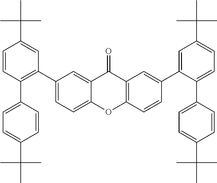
C1(C2=C(C3=CC=C(C(C)(C)C)C=C3)C=CC(C(C)(C)C)=C2)=CC=C2C(=C1)C(=O)C1=C(O2)C=CC(C2=CC(C(C)(C)C)=CC=C2C2=CC=C(C(C)(C)C)C=C2)=C1
